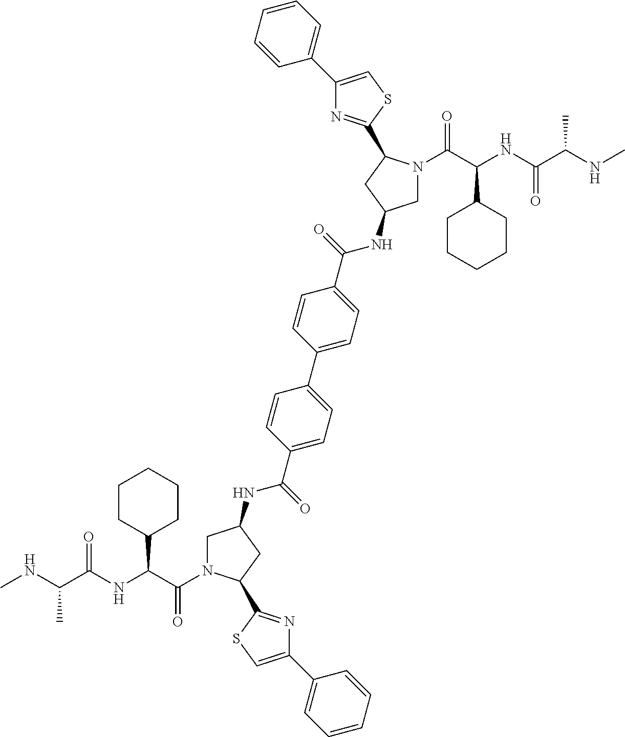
C(C(NC(C(NC)C)=O)C1CCCCC1)(=O)N1CC(NC(C2=CC=C(C3=CC=C(C(=O)NC4CN(C(=O)C(C5CCCCC5)NC(C(C)NC)=O)C(C5=NC(C6=CC=CC=C6)=CS5)C4)C=C3)C=C2)=O)CC1C1=NC(C2=CC=CC=C2)=CS1
